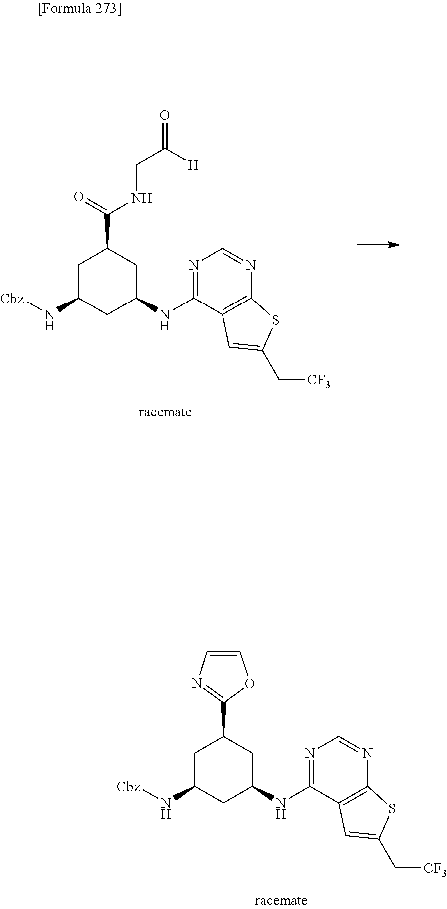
N1=C(NC2CC(C3=NC=CO3)CC(N[Cbz])C2)C2=C(N=C1)SC(C[CF3])=C2.N1=C(NC2CC(C(=O)NCC(=O)[H])CC(N[Cbz])C2)C2=C(N=C1)SC(C[CF3])=C2
